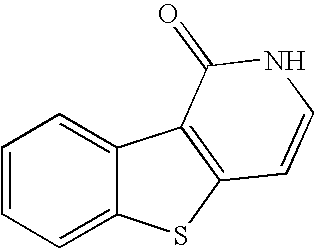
C1=CC=C2C(=C1)C1=C(S2)C=CNC1=O
